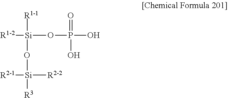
[R1-2][Si](OP(=O)(O)O)([R1-1])O[Si]([R2-2])([R2-1])[R3]
